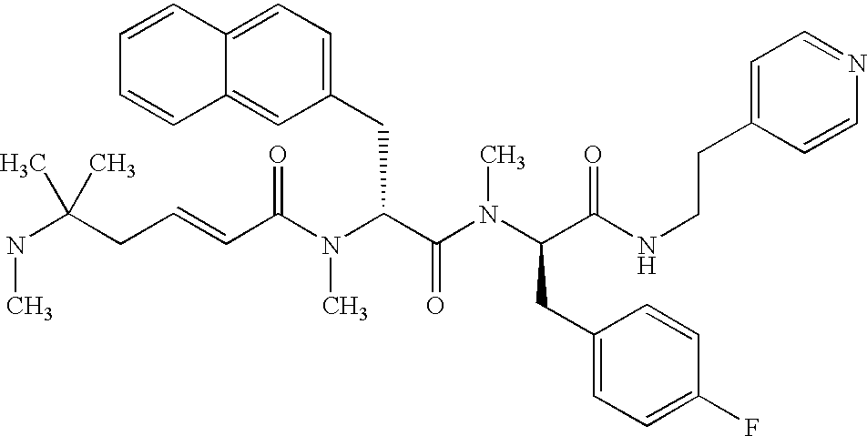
C(C(N(C(C(N(C(C(NCCC1=CC=NC=C1)=O)CC1=CC=C(F)C=C1)C)=O)CC1=CC=C2C(=C1)C=CC=C2)C)=O)=CCC(NC)(C)C
